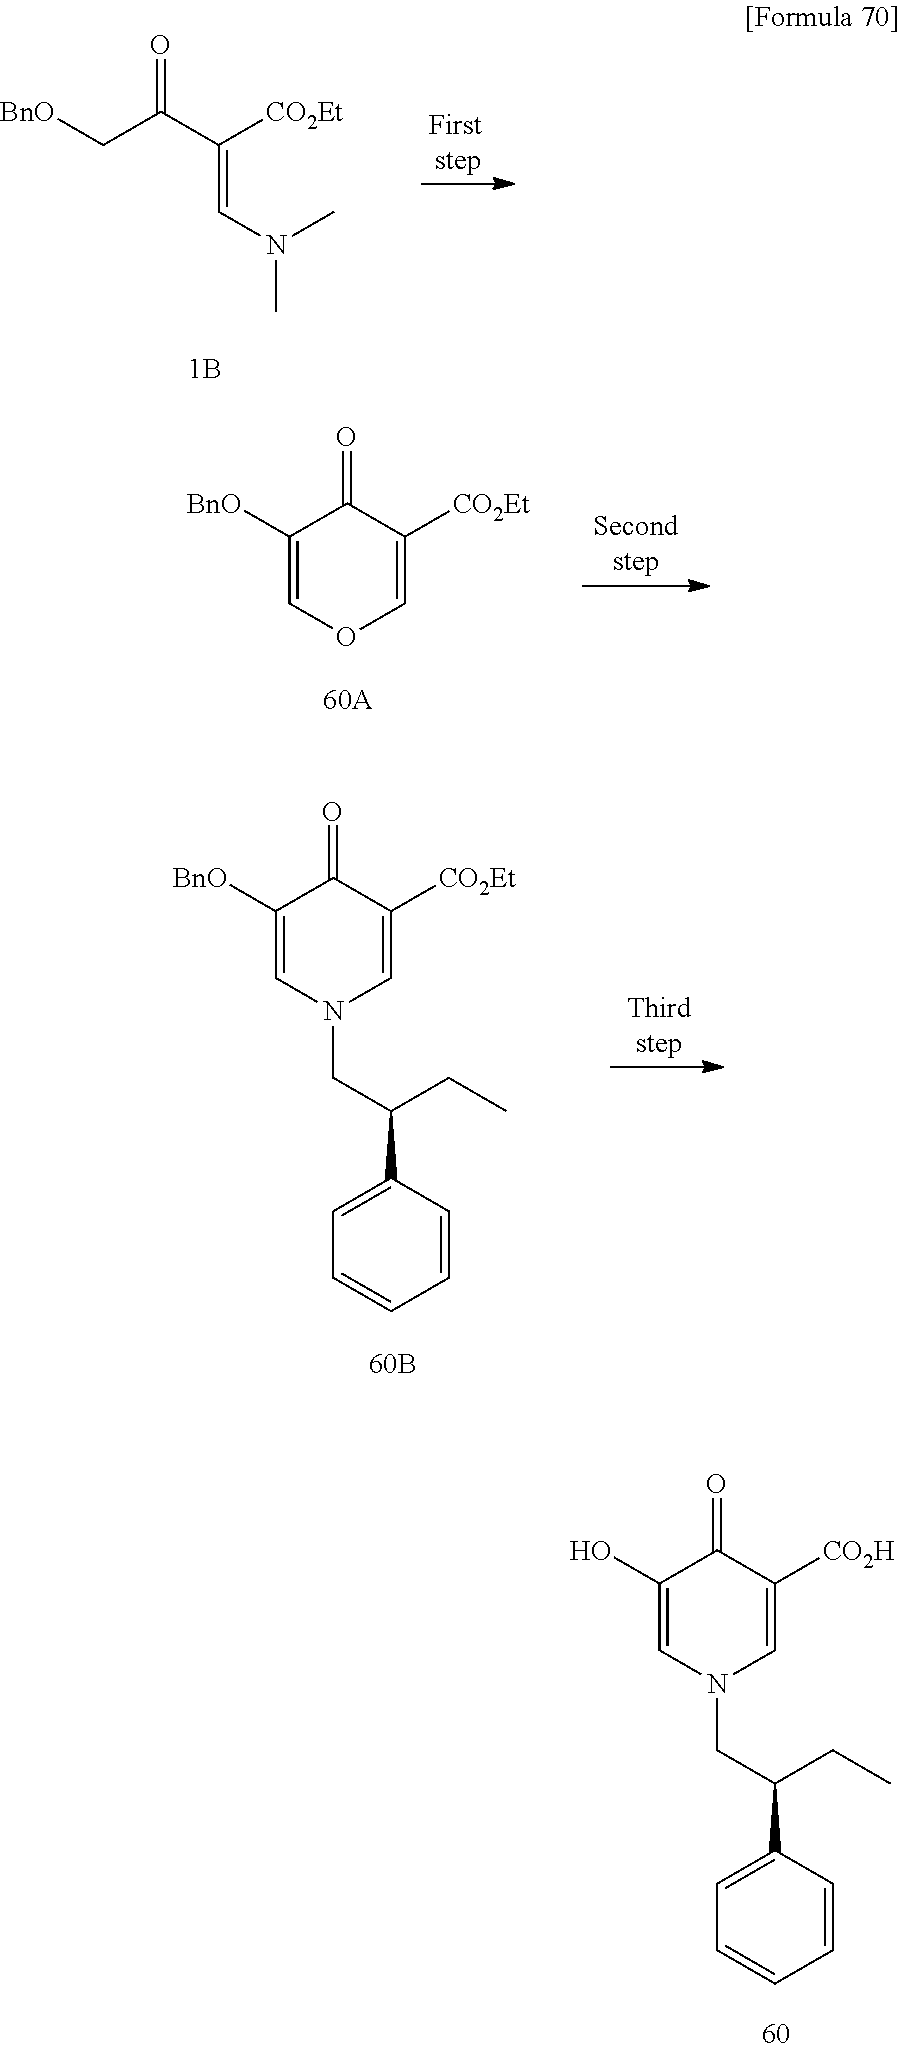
C1([BnO])=COC=C([CO2Et])C1=O.[BnO]CC(C([CO2Et])=CN(C)C)=O.C1([BnO])=CN(CC(C2=CC=CC=C2)CC)C=C([CO2Et])C1=O.C1(O)=CN(CC(C2=CC=CC=C2)CC)C=C([CO2H])C1=O
